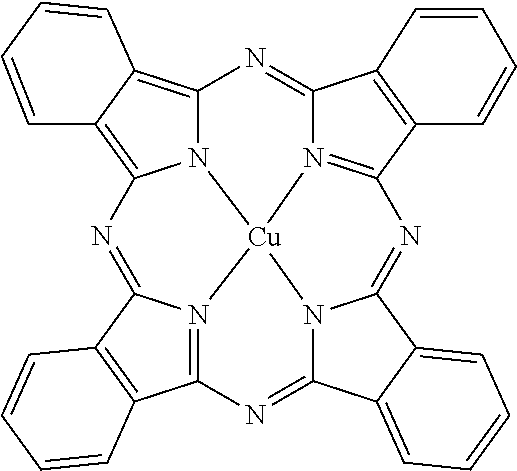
C12=NC3=C4C(=C5N3[Cu]36N1=C(C1=C2C=CC=C1)N=C1N3C(=NC2=N6C(=N5)C3=C2C=CC=C3)C2=CC=CC=C21)C=CC=C4
